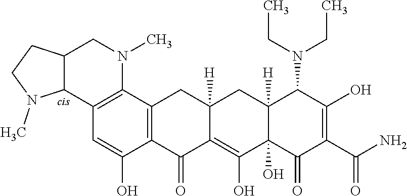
C12=C(C3=C(C(O)=C1)C(=O)C1=C(O)C4(O)C([H])(CC1([H])C3)C(N(CC)CC)C(O)=C(C(=O)N)C4=O)N(C)CC1C2N(C)CC1
